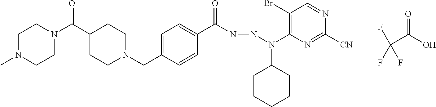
FC(C(O)=O)(F)F.C1CN(CC2=CC=C(C(NNN(C3=C(Br)C=NC([CN])=N3)C3CCCCC3)=O)C=C2)CCC1C(=O)N1CCN(C)CC1
